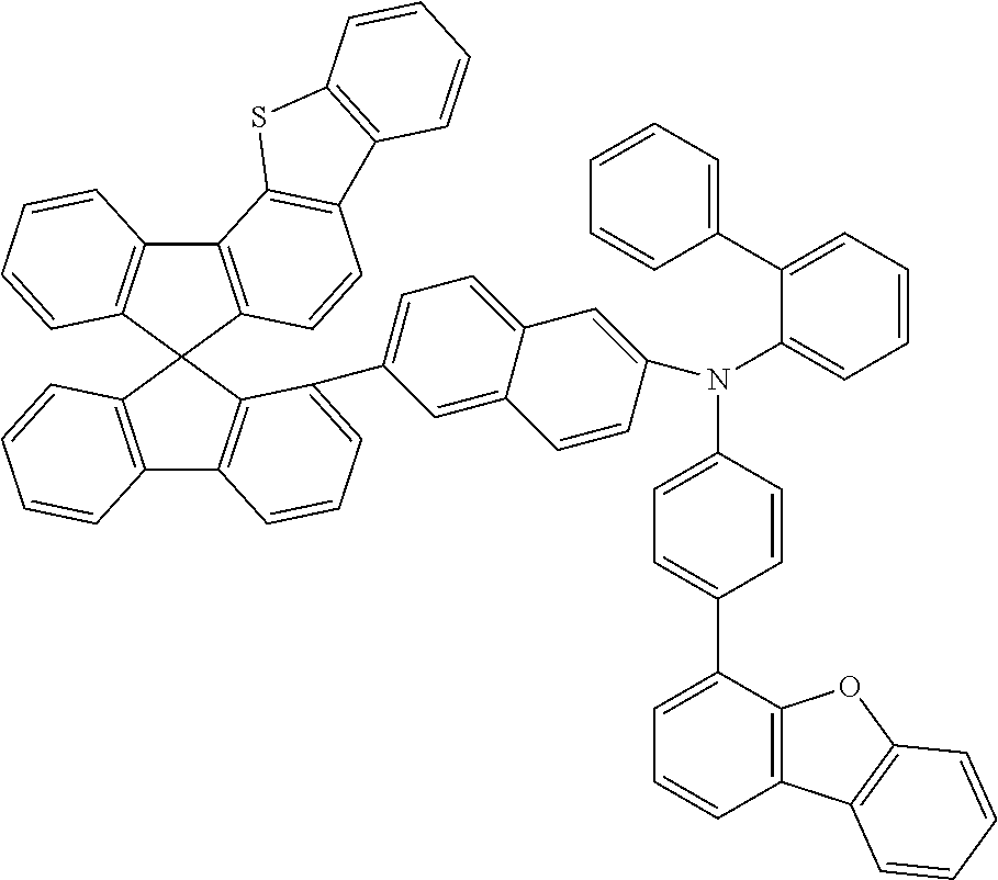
C12=C(C3(C4=C1C=CC=C4)C1=C(C4=C3C(C3=CC=C5C(=C3)C=CC(N(C3=CC=C(C6=CC=CC7=C6OC6=C7C=CC=C6)C=C3)C3=CC=CC=C3C3=CC=CC=C3)=C5)=CC=C4)C=CC=C1)C=CC1=C2SC2=C1C=CC=C2
